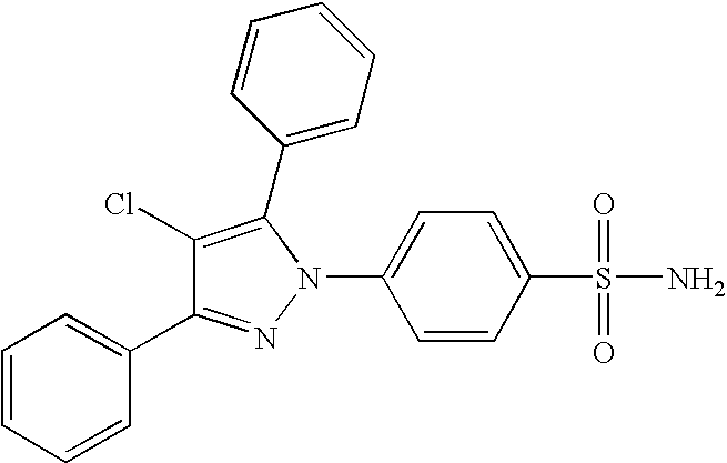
C1=CC=CC(C2=NN(C3=CC=C(S(N)(=O)=O)C=C3)C(C3=CC=CC=C3)=C2Cl)=C1
